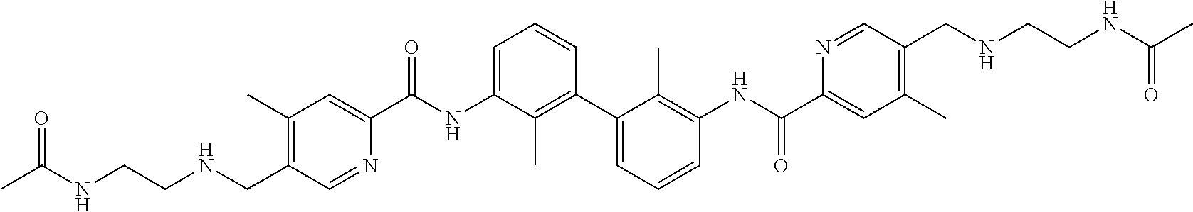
C1(C)=C(CNCCNC(C)=O)C=NC(C(NC2=CC=CC(C3=CC=CC(NC(C4=CC(C)=C(CNCCNC(C)=O)C=N4)=O)=C3C)=C2C)=O)=C1
